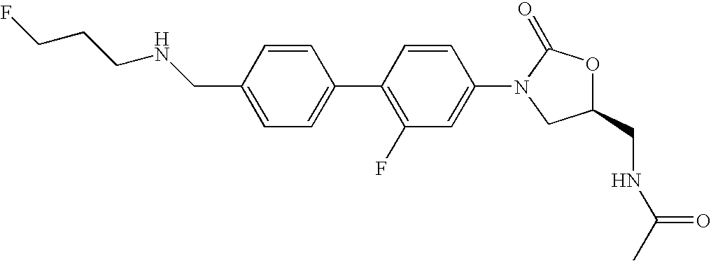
N(CC1=CC=C(C2=C(F)C=C(N3CC(CNC(C)=O)OC3=O)C=C2)C=C1)CCCF
